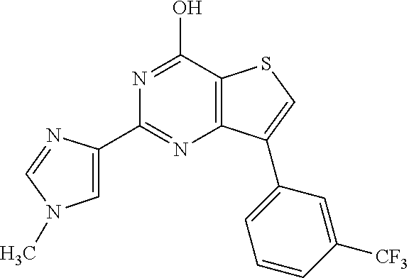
C1(C2=NC3=C(C(O)=N2)SC=C3C2=CC=CC([CF3])=C2)=CN(C)C=N1
